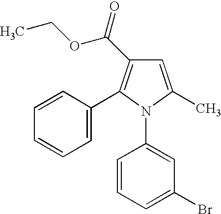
C1=C(C2=C(C(=O)OCC)C=C(C)N2C2=CC(Br)=CC=C2)C=CC=C1
